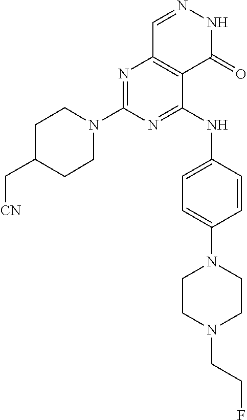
N1=C(N2CCC(C[CN])CC2)N=C(NC2=CC=C(N3CCN(CCF)CC3)C=C2)C2=C1C=NNC2=O
